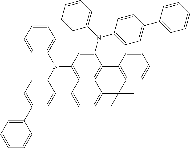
C12=C3C(=C(N(C4=CC=CC=C4)C4=CC=C(C5=CC=CC=C5)C=C4)C=C1N(C1=CC=CC=C1)C1=CC=C(C4=CC=CC=C4)C=C1)C=CC=C3C(C)(C)C1=C2C=CC=C1
